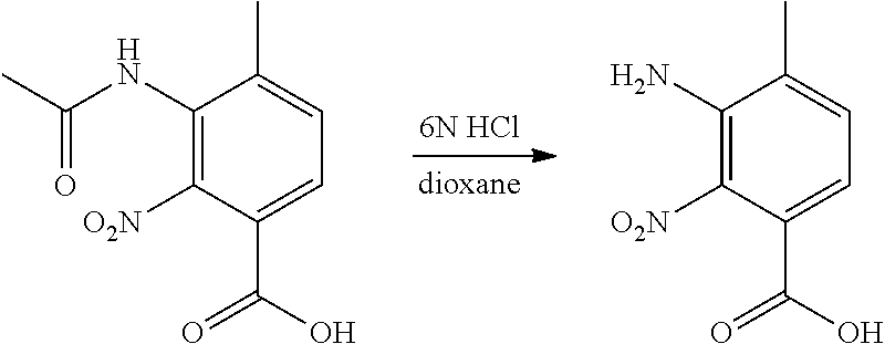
[6N HCl].C1(NC(C)=O)=C([O2N])C(C(O)=O)=CC=C1C.C1(N)=C([O2N])C(C(O)=O)=CC=C1C
